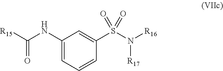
C1(NC([R15])=O)=CC=CC(S(N([R16])[R17])(=O)=O)=C1
